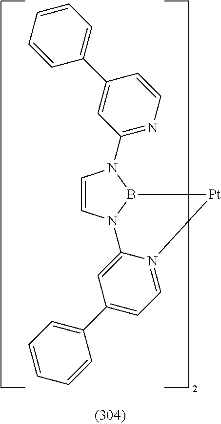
C1=CN2B(N1C1=NC=CC(C3=CC=CC=C3)=C1)[Pt]N1=CC=C(C3=CC=CC=C3)C=C21
